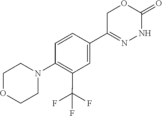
O1CCN(C2=C(C(F)(F)F)C=C(C3=NNC(=O)OC3)C=C2)CC1
